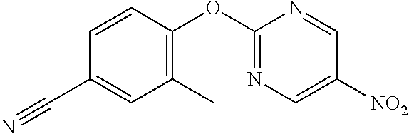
C1=CC(OC2=NC=C([NO2])C=N2)=C(C)C=C1C#N
